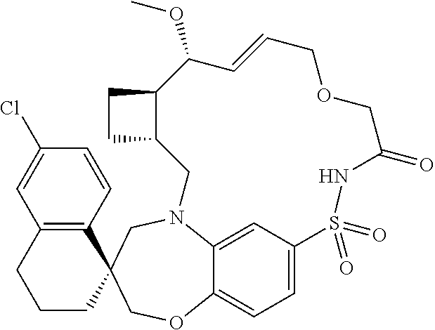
C12=C(C=CC(Cl)=C1)C1(CCC2)COC2=CC=C3C=C2N(C1)CC1C(CC1)C(OC)C=CCOCC(=O)NS3(=O)=O
